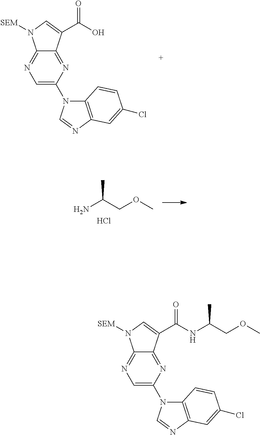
C1=C(N2C3=C(N=C2)C=C(Cl)C=C3)N=C2C(=N1)N([SEM])C=C2C(O)=O.NC(COC)C.Cl.C1=C(N2C3=C(N=C2)C=C(Cl)C=C3)N=C2C(=N1)N([SEM])C=C2C(NC(COC)C)=O
